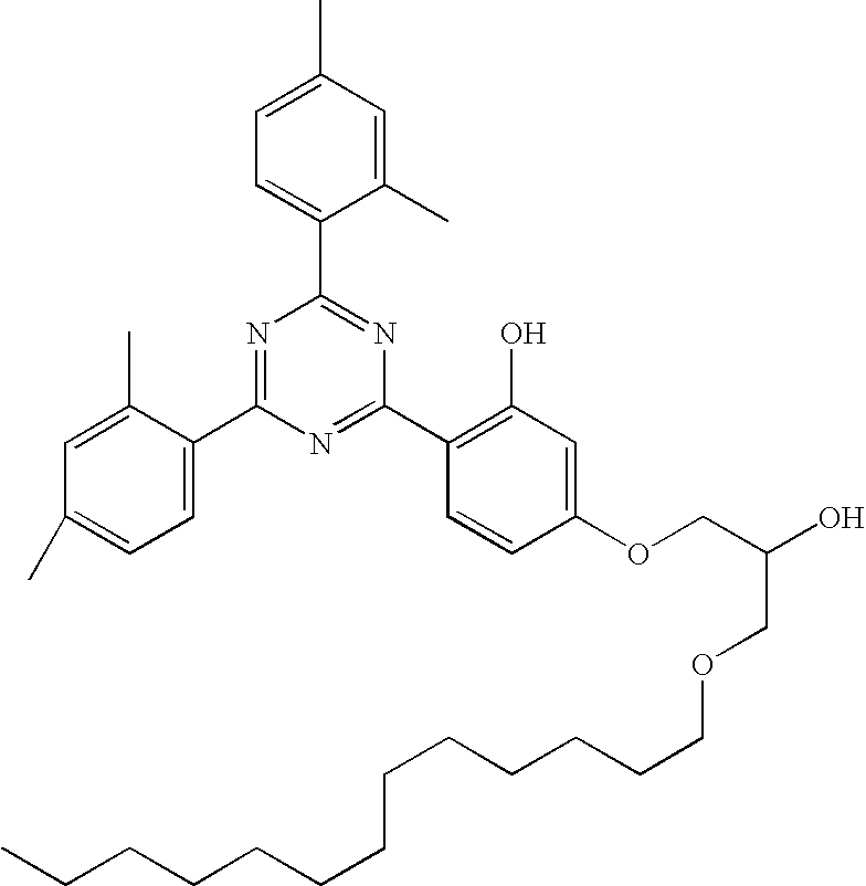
C1(C)=CC=C(C2=NC(C3=C(O)C=C(OCC(O)COCCCCCCCCCCCCC)C=C3)=NC(C3=CC=C(C)C=C3C)=N2)C(C)=C1
